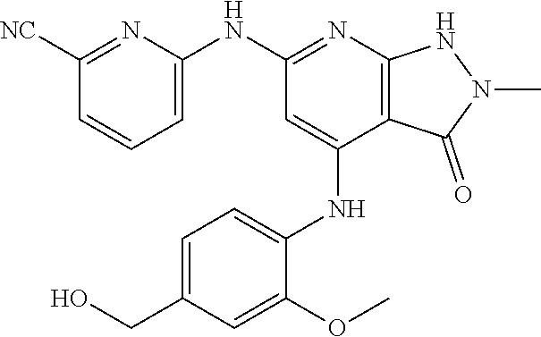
C1(NC2=NC3=C(C(NC4=CC=C(CO)C=C4OC)=C2)C(=O)N(C)N3)=CC=CC([NC])=N1
